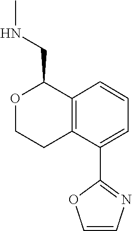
C1=CC=C(C2=NC=CO2)C2=C1C(CNC)OCC2
